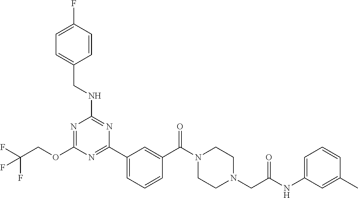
O(C1=NC(NCC2=CC=C(F)C=C2)=NC(C2=CC=CC(C(N3CCN(CC(NC4=CC=CC(C)=C4)=O)CC3)=O)=C2)=N1)CC(F)(F)F
